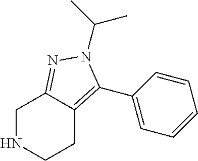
N1CCC2=C(C3=CC=CC=C3)N(C(C)C)N=C2C1
